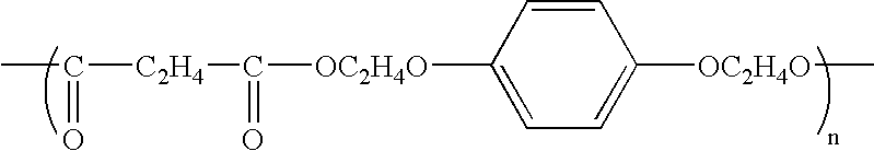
CC(=O)[C2H4]C(=O)[OC2H4O]C1=CC=C([OC2H4O]C)C=C1
